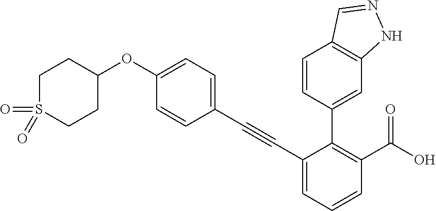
C1(C#CC2=CC=C(OC3CCS(=O)(=O)CC3)C=C2)=CC=CC(C(O)=O)=C1C1=CC2=C(C=C1)C=NN2
